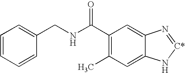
C1(C(NCC2=CC=CC=C2)=O)=C(C)C=C2C(=C1)N=[C*]N2
